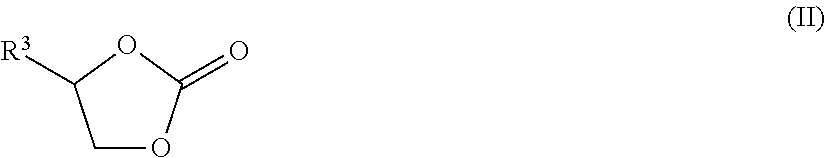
C1OC(=O)OC1[R3]
